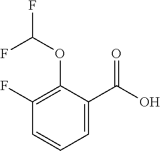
C1=CC=C(C(O)=O)C(OC(F)F)=C1F
